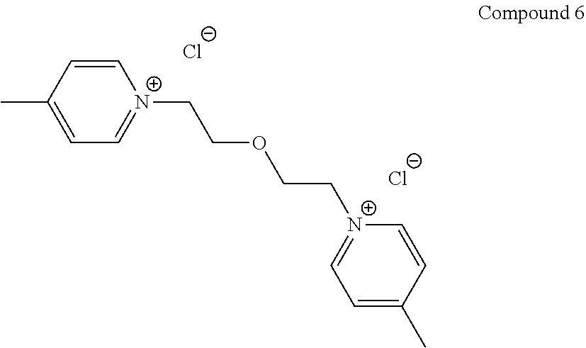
C1=CC(C)=CC=[N+]1CCOCC[N+]1=CC=C(C)C=C1.[Cl-].[Cl-]
